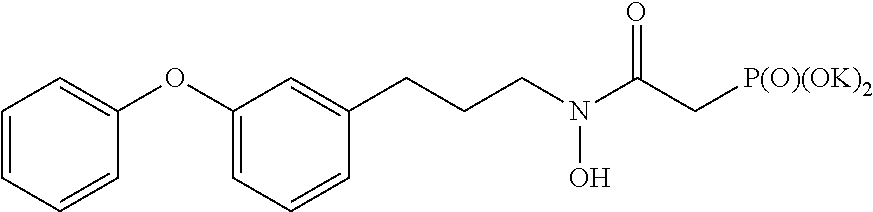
C1=CC=CC(OC2=CC=CC(CCCN(C(C[P(O)(OK)2])=O)O)=C2)=C1
